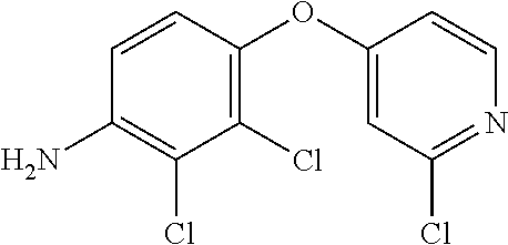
C1(Cl)=C(OC2=CC(Cl)=NC=C2)C=CC(N)=C1Cl
